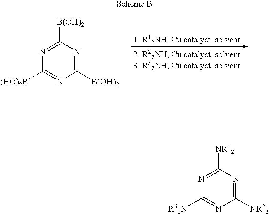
C1([B(OH)2])=NC([(HO)2B])=NC([B(OH)2])=N1.C1([NR12])=NC([R32N])=NC([NR22])=N1
